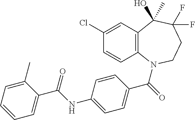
C1(Cl)=CC2=C(C=C1)N(C(=O)C1=CC=C(NC(C3=CC=CC=C3C)=O)C=C1)CCC(F)(F)C2(O)C
